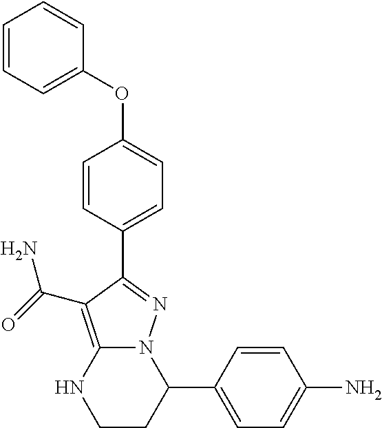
C1=CC(C2N3C(=C(C(=O)N)C(C4=CC=C(OC5=CC=CC=C5)C=C4)=N3)NCC2)=CC=C1N
